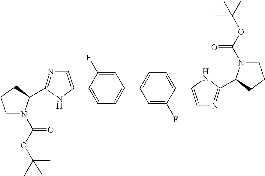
C1N(C(OC(C)(C)C)=O)C(C2=NC=C(C3=CC=C(C4=CC=C(C5=CN=C(C6N(C(OC(C)(C)C)=O)CCC6)N5)C(F)=C4)C=C3F)N2)CC1
